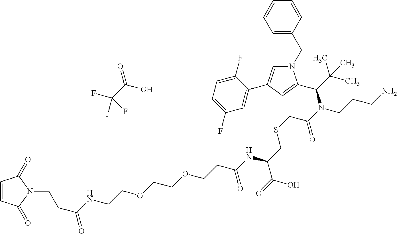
C1=CC(=O)N(CCC(=O)NCCOCCOCCC(NC(CSCC(N(CCCN)C(C(C)(C)C)C2=CC(C3=CC(F)=CC=C3F)=CN2CC2=CC=CC=C2)=O)C(=O)O)=O)C1=O.O=C(C(F)(F)F)O
